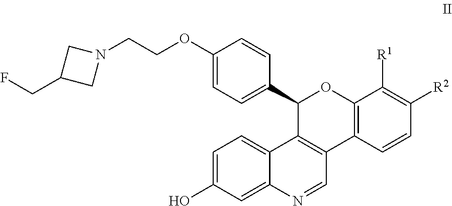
C1=C(O)C=C2C(=C1)C1=C(C=N2)C2=C(OC1C1=CC=C(OCCN3CC(CF)C3)C=C1)C([R1])=C([R2])C=C2
